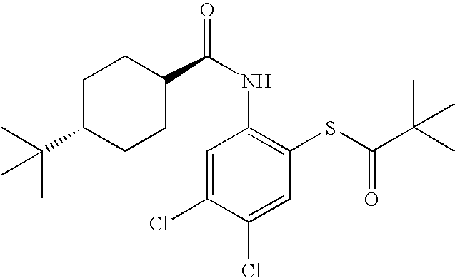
C(NC1=C(SC(C(C)(C)C)=O)C=C(Cl)C(Cl)=C1)(=O)C1CCC(C(C)(C)C)CC1
